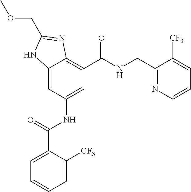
C12=CC(NC(=O)C3=CC=CC=C3[CF3])=CC(C(=O)NCC3=NC=CC=C3[CF3])=C1N=C(COC)N2
